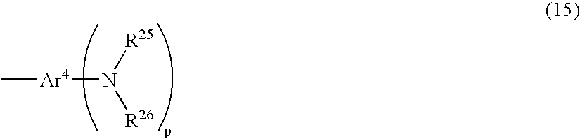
[R25]N([R26])[Ar4]C
